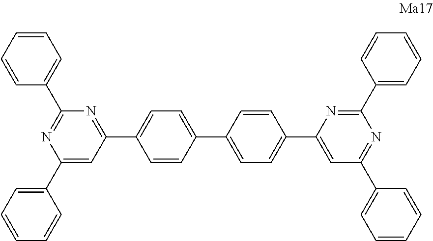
C1(C2=CC=CC=C2)=CC(C2=CC=C(C3=CC=C(C4=CC(C5=CC=CC=C5)=NC(C5=CC=CC=C5)=N4)C=C3)C=C2)=NC(C2=CC=CC=C2)=N1
